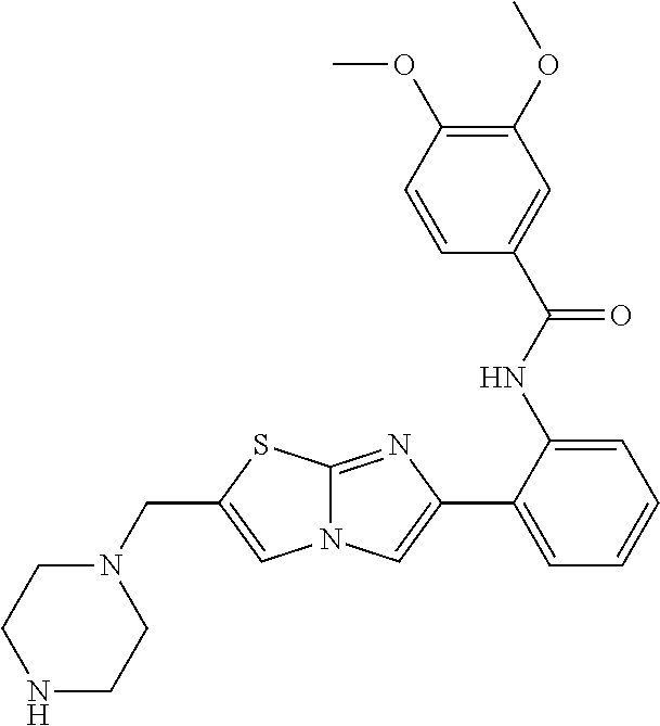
N1CCN(CC2=CN3C(=NC(C4=CC=CC=C4NC(C4=CC(OC)=C(OC)C=C4)=O)=C3)S2)CC1
